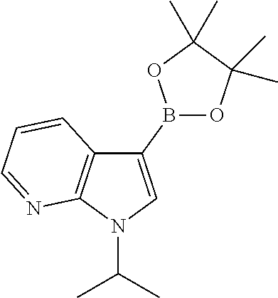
C1(B2OC(C)(C)C(C)(C)O2)=CN(C(C)C)C2=C1C=CC=N2
